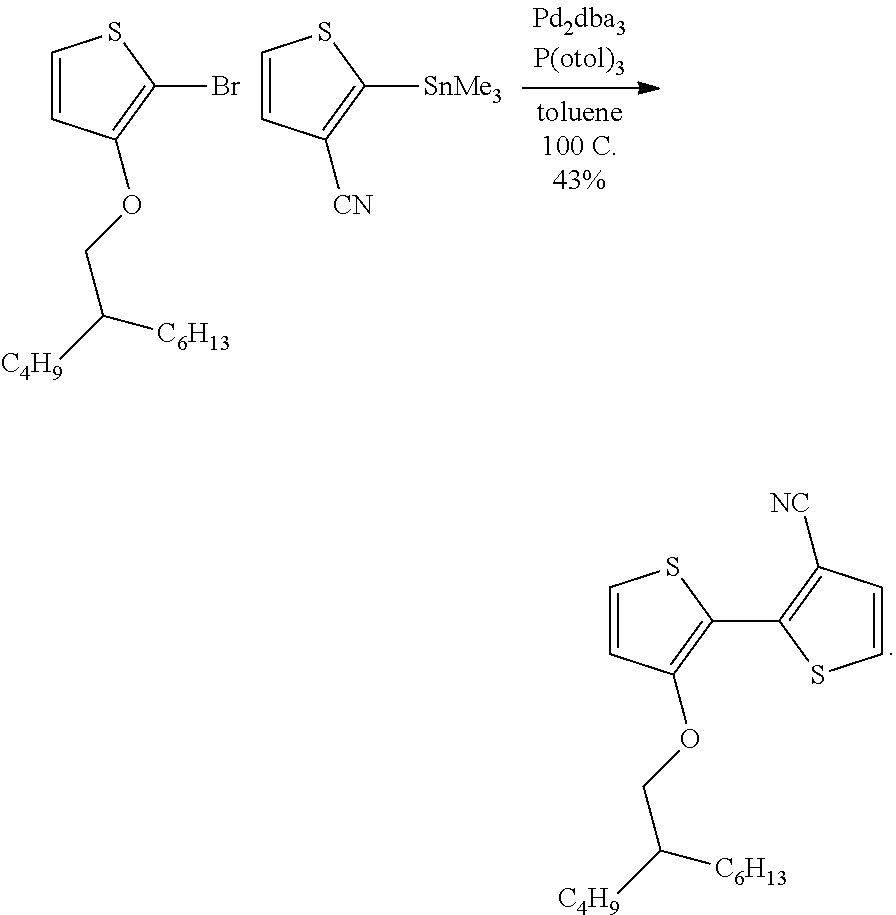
C1=CC([CN])=C([SnMe3])S1.C1=CC(OCC([C4H9])[C6H13])=C(Br)S1.C1=CC(OCC([C4H9])[C6H13])=C(C2=C([NC])C=CS2)S1
